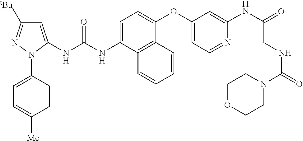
C1=C(NC(NC2=CC([tBu])=NN2C2=CC=C([Me])C=C2)=O)C2=C(C(OC3=CC=NC(NC(=O)CNC(N4CCOCC4)=O)=C3)=C1)C=CC=C2
